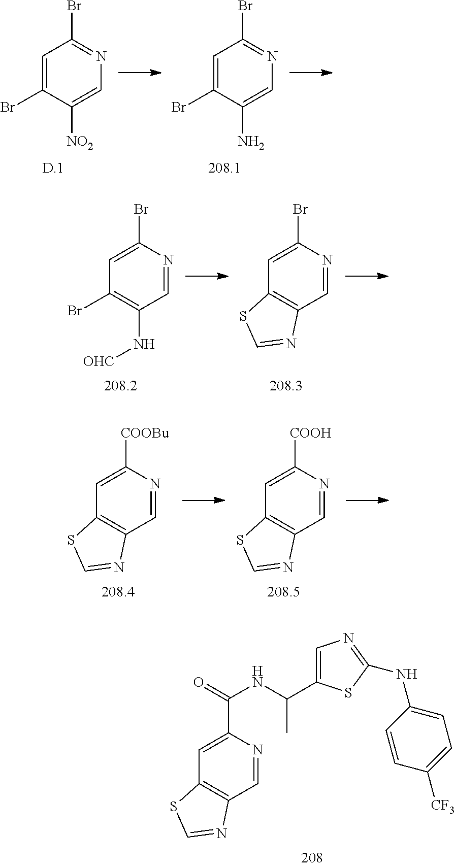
C1=C(Br)C([NO2])=CN=C1Br.C1=C(Br)C(N)=CN=C1Br.C1=C(Br)N=CC(N[OHC])=C1Br.C1=C(Br)N=CC2=C1SC=N2.C1=C([COOH])N=CC2=C1SC=N2.C1=C([COOBu])N=CC2=C1SC=N2.C1=C(C(NC(C)C2=CN=C(NC3=CC=C([CF3])C=C3)S2)=O)N=CC2=C1SC=N2
